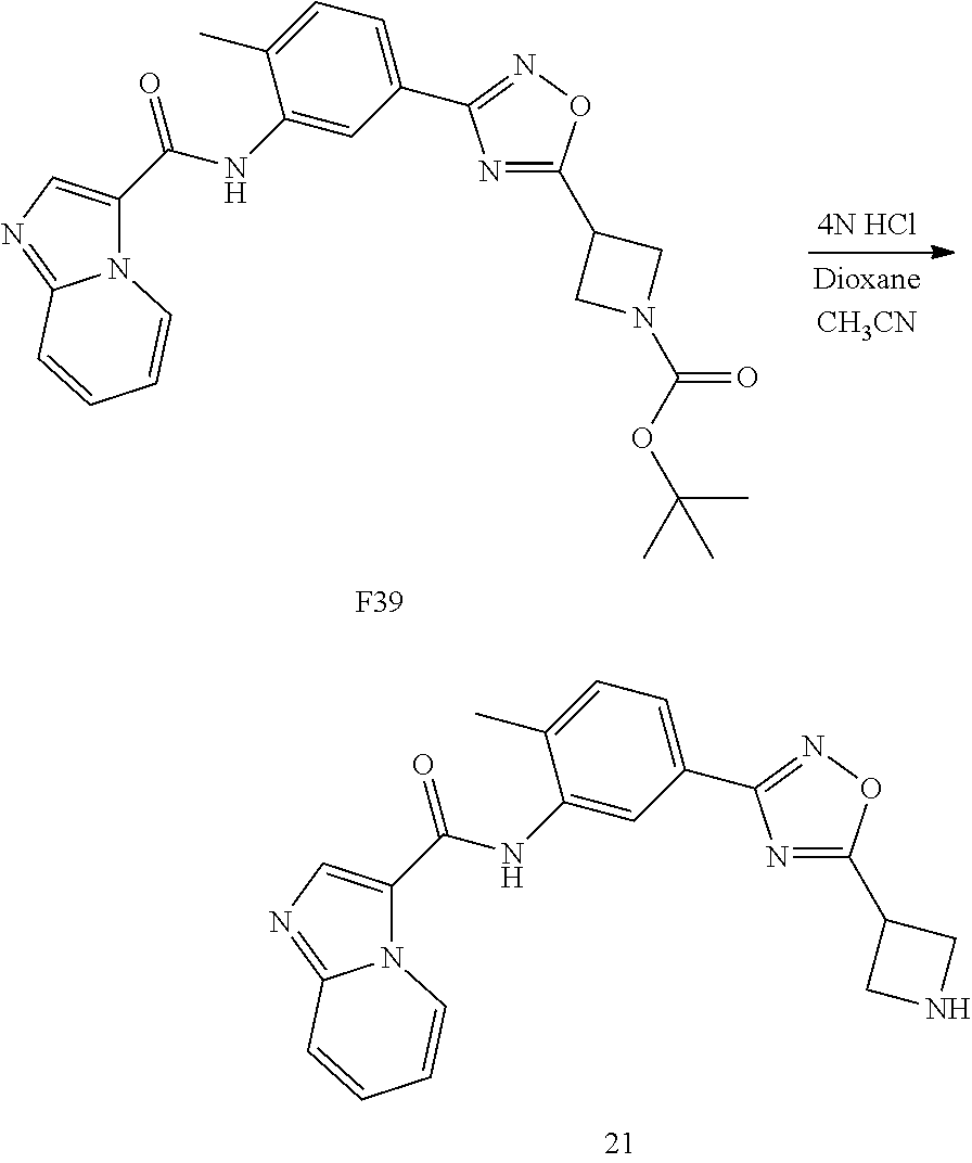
[4N HCl].N12C(C(NC3=CC(C4=NOC(C5CN(C(OC(C)(C)C)=O)C5)=N4)=CC=C3C)=O)=CN=C1C=CC=C2.[F39].N12C(C(NC3=CC(C4=NOC(C5CNC5)=N4)=CC=C3C)=O)=CN=C1C=CC=C2
